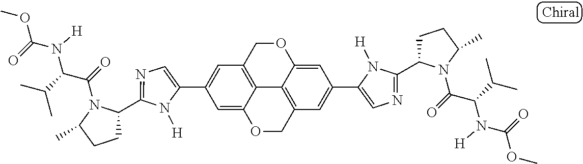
C1(C2=CC3=C4C(=C2)OCC2=C4C(=CC(C4=CN=C(C5CCC(C)N5C(=O)C(C(C)C)N(C(=O)OC)[H])N4[H])=C2)OC3)=CN=C(C2CCC(C)N2C(=O)C(C(C)C)N(C(=O)OC)[H])N1[H]
